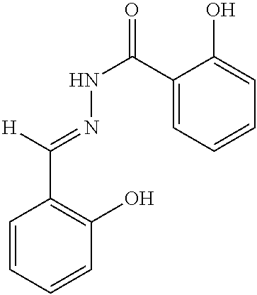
[H]C(=NNC(=O)C1=CC=CC=C1O)C1=C(O)C=CC=C1
